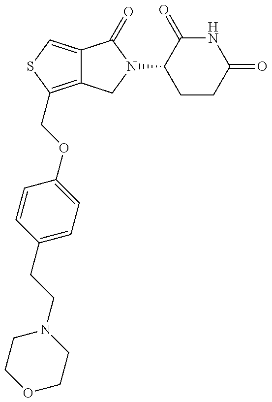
C12=C(COC3=CC=C(CCN4CCOCC4)C=C3)SC=C1C(=O)N(C1CCC(=O)NC1=O)C2
